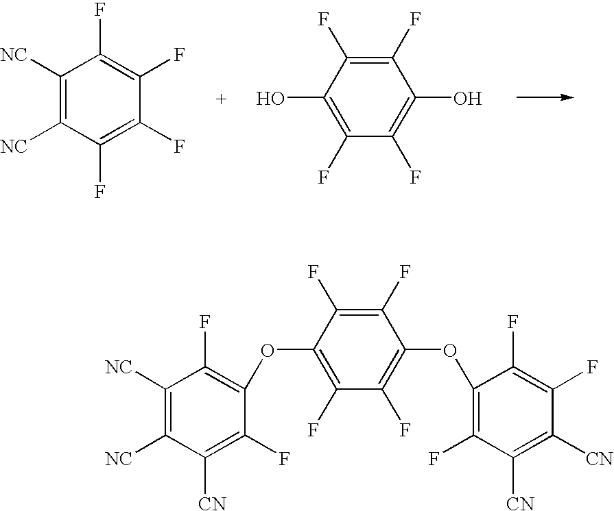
C1([NC])=C([NC])C(F)=C(F)C(F)=C1F.C1(F)=C(F)C(O)=C(F)C(F)=C1O.C1([NC])=C([NC])C([CN])=C(F)C(OC2=C(F)C(F)=C(OC3=C(F)C([CN])=C([CN])C(F)=C3F)C(F)=C2F)=C1F
